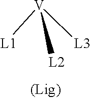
[V]([L1])([L3])[L2]
